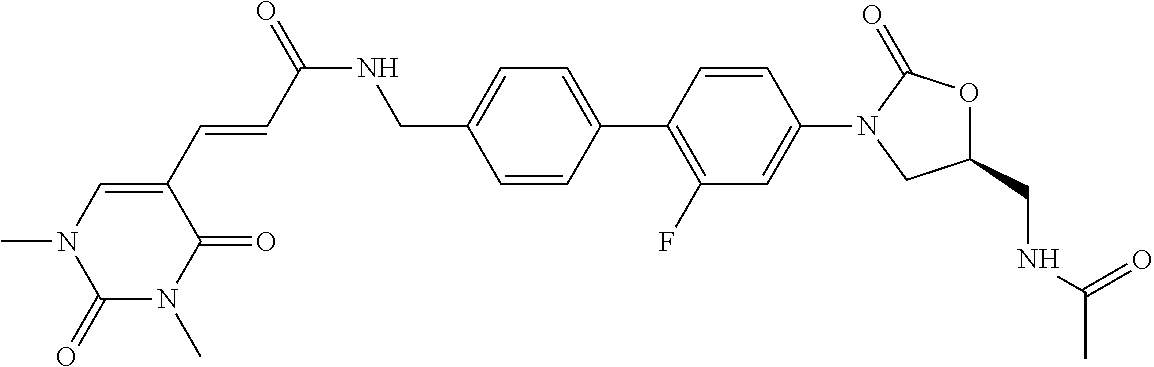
C1(CNC(C)=O)OC(=O)N(C2=CC(F)=C(C3=CC=C(CNC(=O)C=CC4=CN(C)C(=O)N(C)C4=O)C=C3)C=C2)C1
